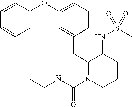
C1=CC(OC2=CC=CC(CC3N(C(NCC)=O)CCCC3NS(C)(=O)=O)=C2)=CC=C1
